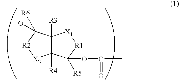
C12([R4])C([R3])(C([R6])(OC)[R2][X2]1)[X1][R1]C2(OC(C)=O)[R5]
